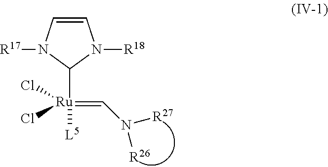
N(C=[Ru](C1N([R18])C=CN1[R17])(Cl)(Cl)[L5])([R27])[R26]
